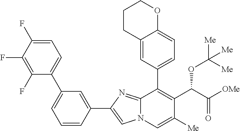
C1=CC(C2=CN3C(=N2)C(C2=CC=C4C(=C2)CCCO4)=C(C(C([OMe])=O)OC([Me])([Me])[Me])C([Me])=C3)=CC(C2=CC=C(F)C(F)=C2F)=C1
